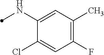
C1(NC)=CC(C)=C(F)C=C1Cl
